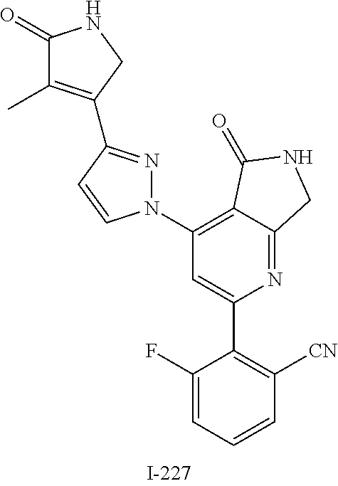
C1(F)=CC=CC([CN])=C1C1=CC(N2N=C(C3=C(C)C(=O)NC3)C=C2)=C2C(=N1)CNC2=O
